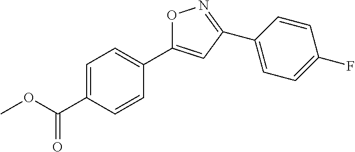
COC(=O)C1=CC=C(C2=CC(C3=CC=C(F)C=C3)=NO2)C=C1
